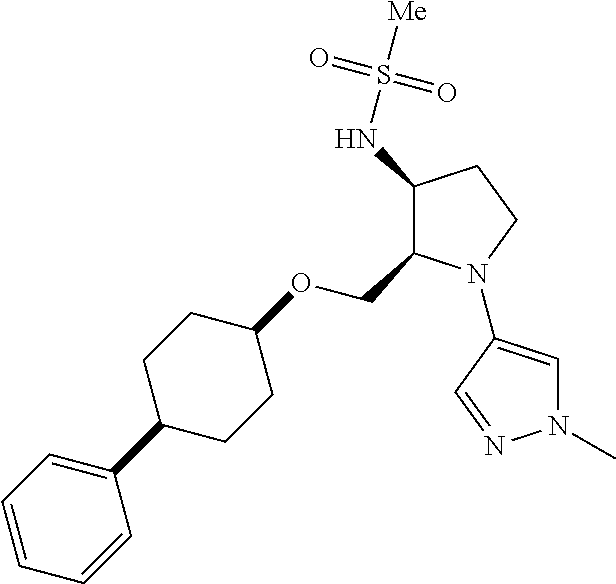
C1(NS([Me])(=O)=O)C(COC2CCC(C3=CC=CC=C3)CC2)N(C2=CN(C)N=C2)CC1
